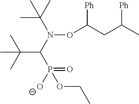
N(OC(CC(C)[Ph])[Ph])(C(P(OCC)(=O)[O-])C(C)(C)C)C(C)(C)C
